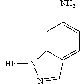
C1=C2C(=CC=C1N)C=NN2[THP]
